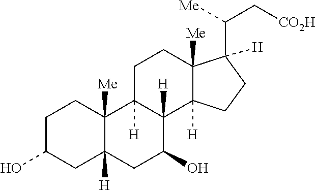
C1C(O)CC2([H])C([Me])(C1)C1([H])C([H])(C(O)C2)C2([H])C([Me])(CC1)C([H])(C([Me])C[CO2H])CC2
